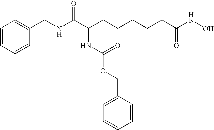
C1=CC=CC(CNC(C(CCCCCC(NO)=O)NC(=O)OCC2=CC=CC=C2)=O)=C1
